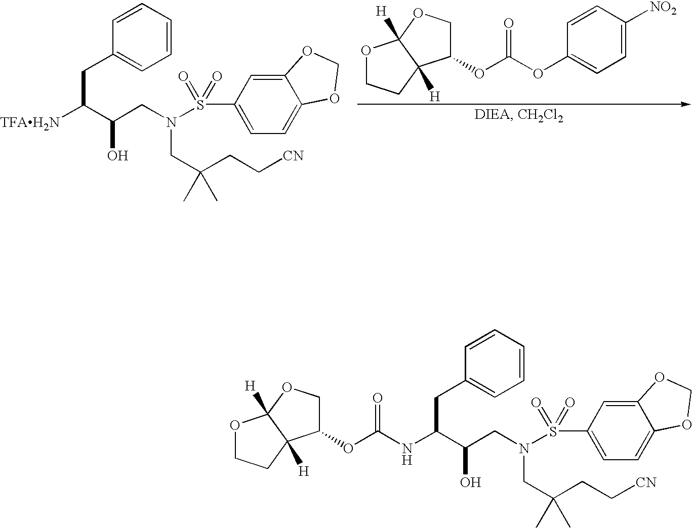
O1CCC2([H])C1([H])OCC2OC(=O)OC1=CC=C([NO2])C=C1.[TFAH2N]C(C(CN(S(C1=CC=C2C(=C1)OCO2)(=O)=O)CC(CC[CN])(C)C)O)CC1=CC=CC=C1.O1CCC2([H])C1([H])OCC2OC(=O)NC(C(CN(S(C1=CC=C2C(=C1)OCO2)(=O)=O)CC(CC[CN])(C)C)O)CC1=CC=CC=C1
